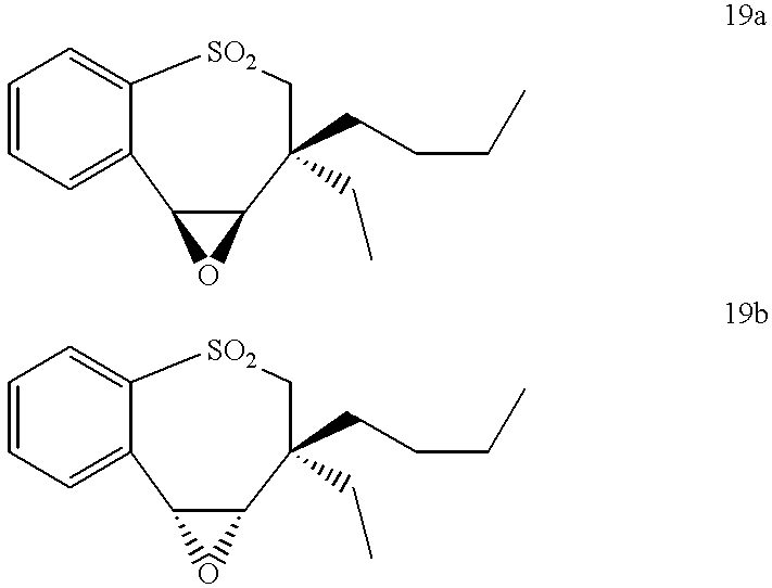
C12=CC=CC=C1C1C(C(CCCC)(CC)C[SO2]2)O1.C12=CC=CC=C1C1C(C(CCCC)(CC)C[SO2]2)O1
